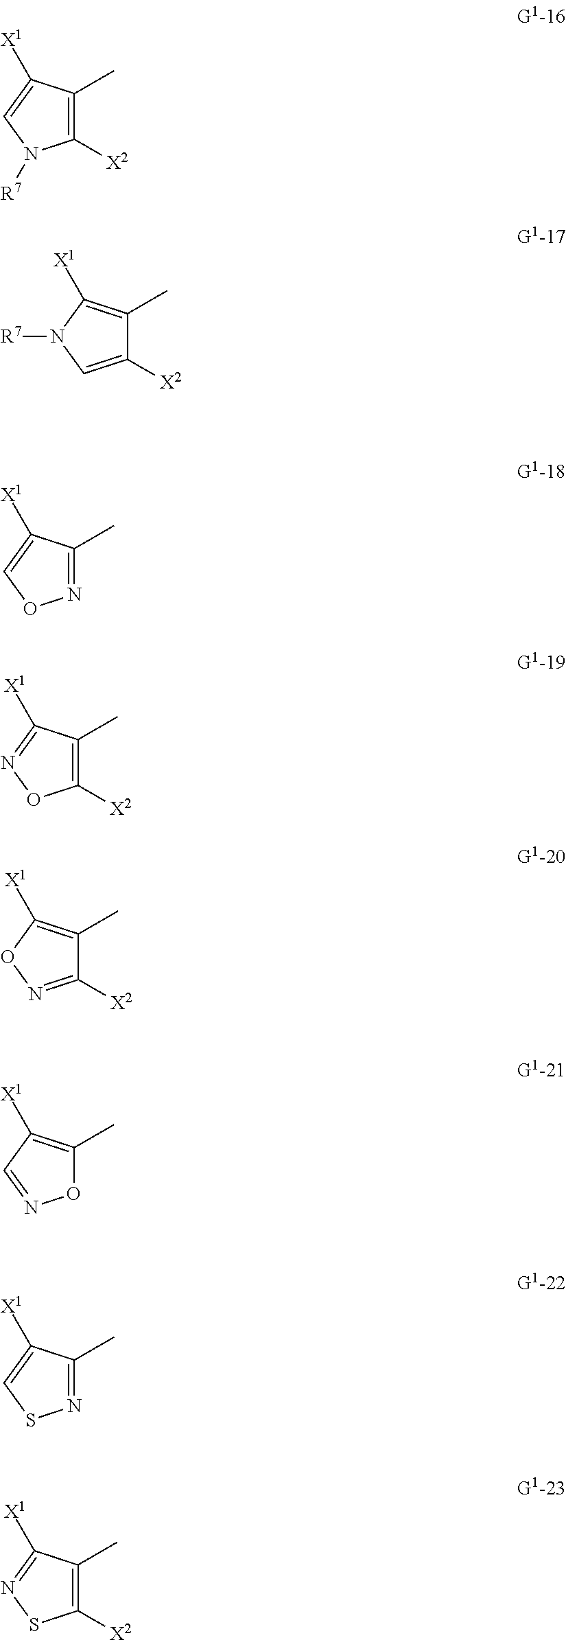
C1([X2])=C(C)C([X1])=CN1[R7].C1([X2])=CN([R7])C([X1])=C1C.N1=C(C)C([X1])=CO1.C1([X2])=C(C)C([X1])=NO1.C1([X2])=NOC([X1])=C1C.O1C(C)=C([X1])C=N1.N1=C(C)C([X1])=CS1.C1([X2])=C(C)C([X1])=NS1
